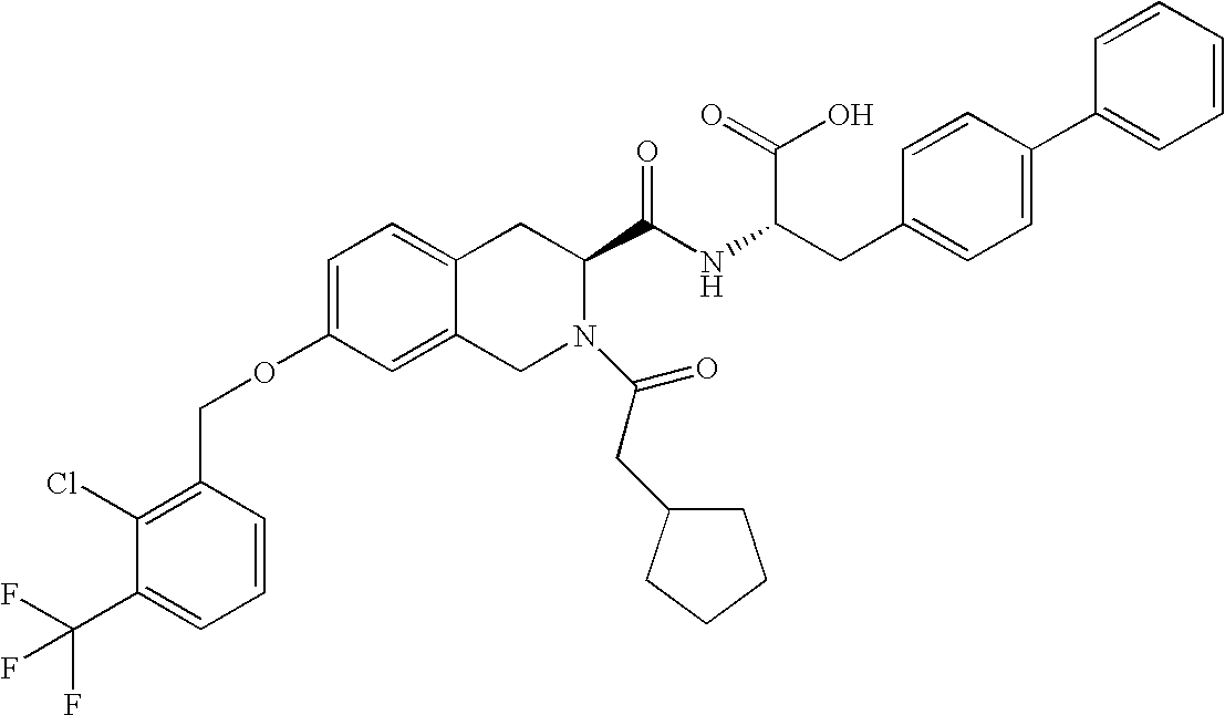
C12=CC=C(OCC3=C(Cl)C(C(F)(F)F)=CC=C3)C=C1CN(C(CC1CCCC1)=O)C(C(NC(CC1=CC=C(C3=CC=CC=C3)C=C1)C(=O)O)=O)C2
